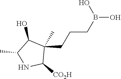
C(CCB(O)O)C1(C)C([CO2H])NC(C)C1O
